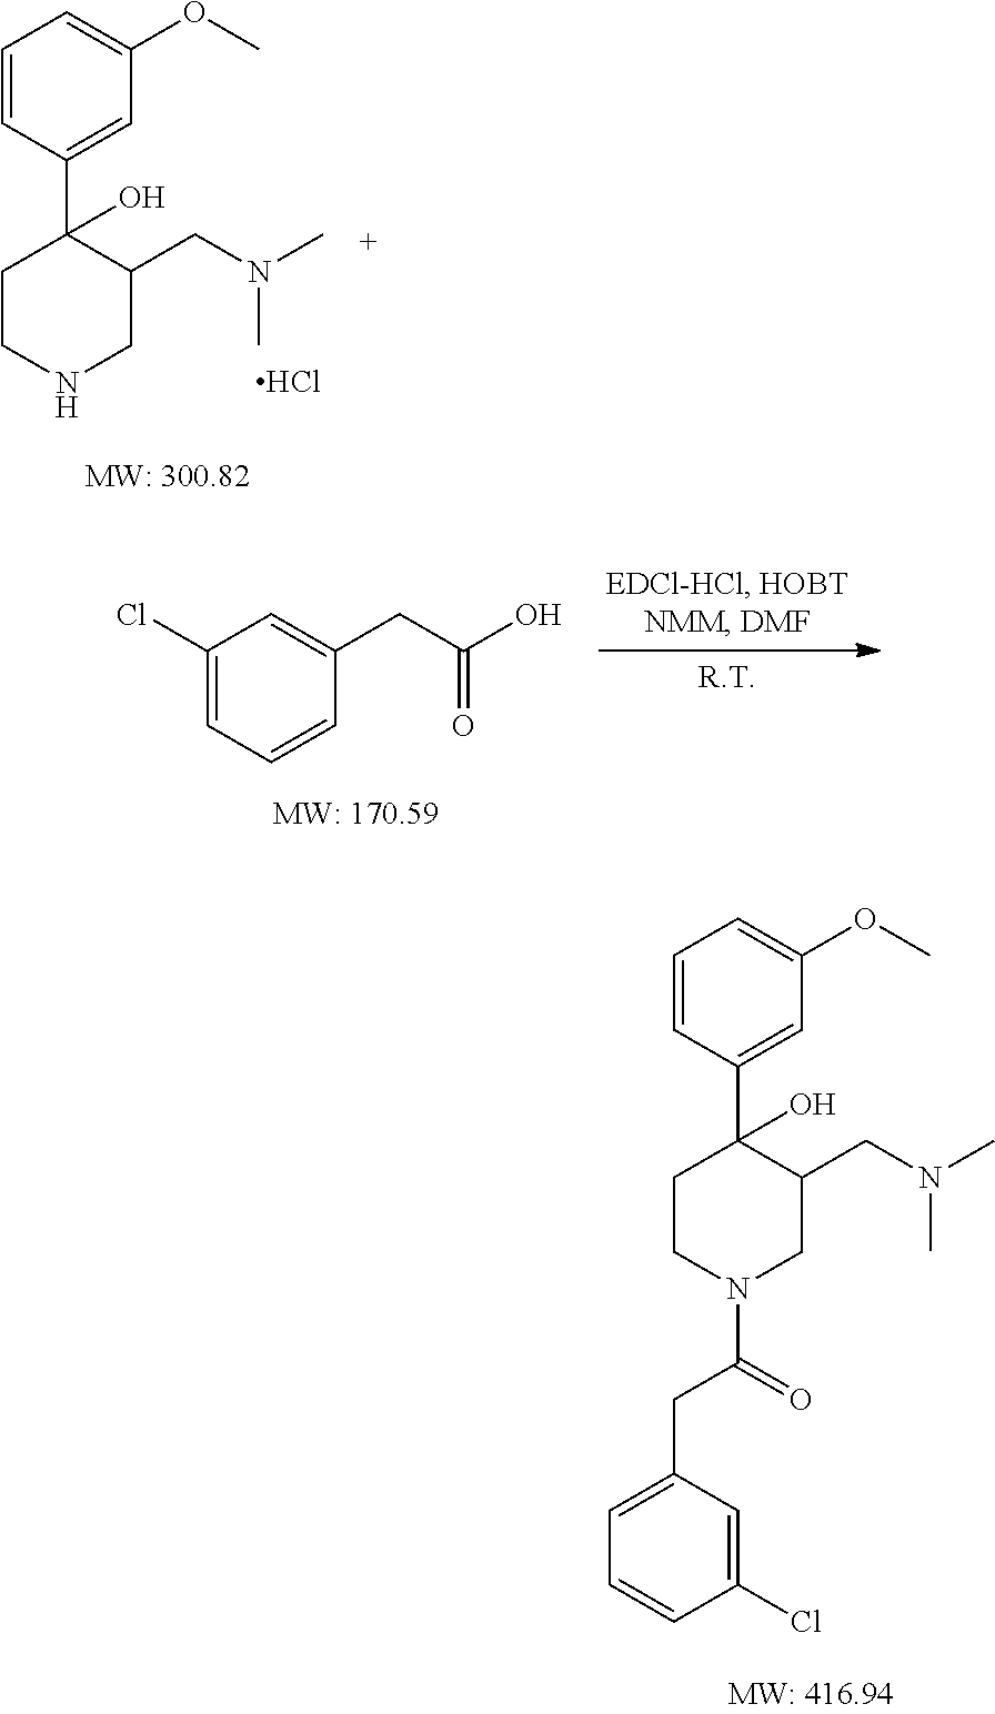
C1(CC(=O)O)=CC(Cl)=CC=C1.C1=CC(C2(O)CCNCC2CN(C)C)=CC(OC)=C1.Cl.C1=CC(C2(O)CCN(C(CC3=CC=CC(Cl)=C3)=O)CC2CN(C)C)=CC(OC)=C1
